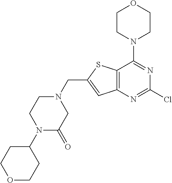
C1CN(C2=NC(Cl)=NC3=C2SC(CN2CCN(C4CCOCC4)C(=O)C2)=C3)CCO1
